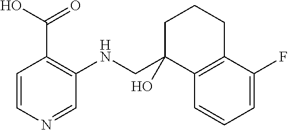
C1=CN=CC(NCC2(O)C3=C(CCC2)C(F)=CC=C3)=C1C(O)=O
